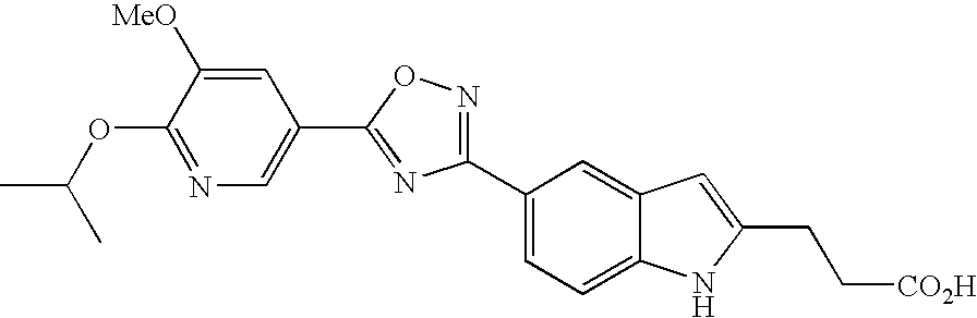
C1(OC(C)C)=NC=C(C2=NC(C3=CC=C4C(=C3)C=C(CC[CO2H])N4)=NO2)C=C1[MeO]
